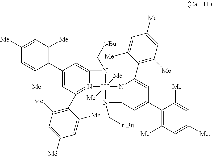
N12=C(C=C(C3=C([Me])C=C([Me])C=C3[Me])C=C1C1=C([Me])C=C([Me])C=C1[Me])N(C[t-Bu])[Hf]21([Me])([Me])N(C[t-Bu])C2=CC(C3=C([Me])C=C([Me])C=C3[Me])=CC(C3=C([Me])C=C([Me])C=C3[Me])=N12
